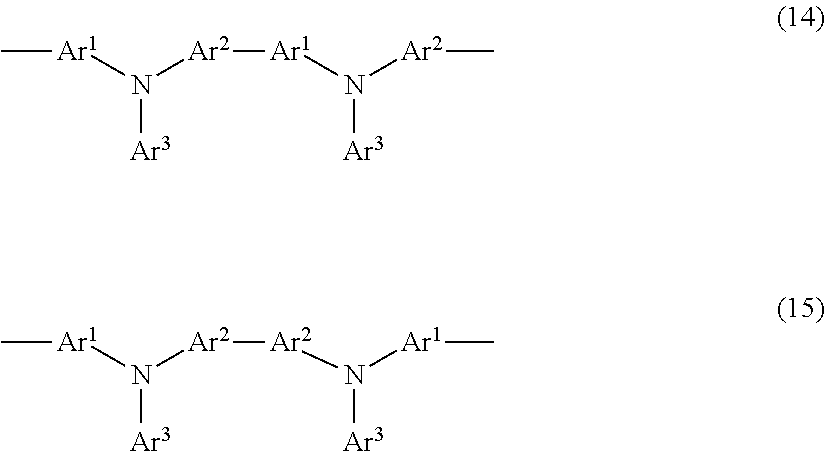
C[Ar1]N([Ar2][Ar1]N([Ar2]C)[Ar3])[Ar3].C[Ar1]N([Ar2][Ar2]N([Ar1]C)[Ar3])[Ar3]
